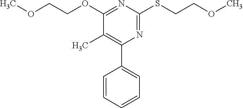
N1=C(SCCOC)N=C(OCCOC)C(C)=C1C1=CC=CC=C1
